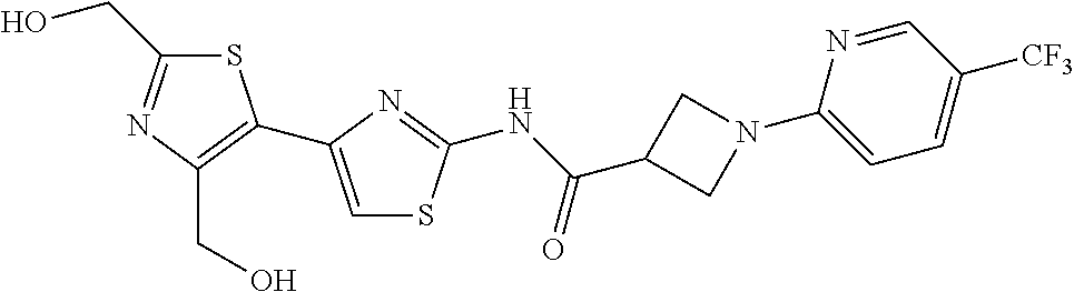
S1C(CO)=NC(CO)=C1C1=CSC(NC(=O)C2CN(C3=CC=C([CF3])C=N3)C2)=N1
